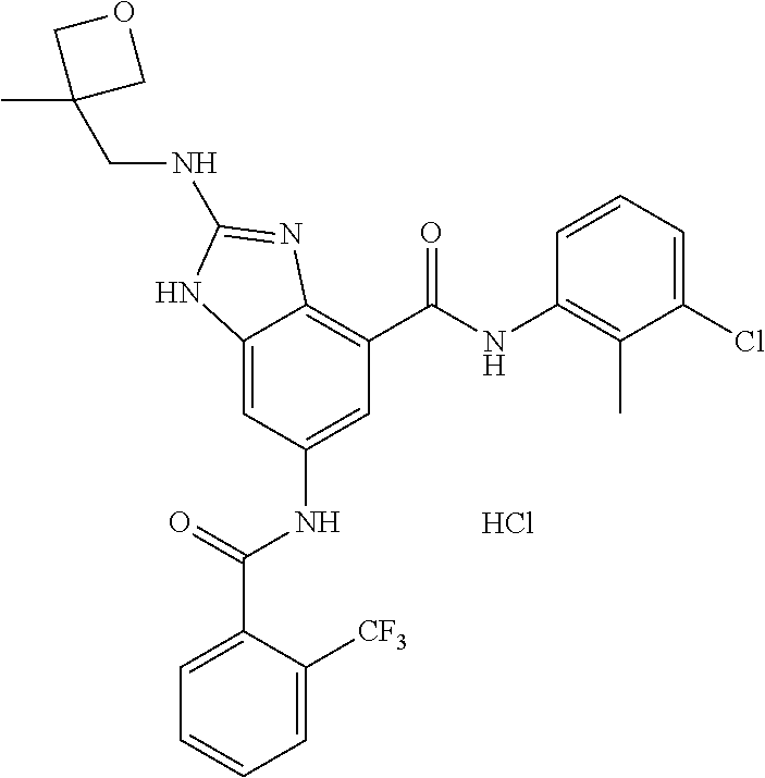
Cl.C12=CC(NC(C3=CC=CC=C3[CF3])=O)=CC(C(NC3=C(C)C(Cl)=CC=C3)=O)=C1N=C(NCC1(C)COC1)N2
